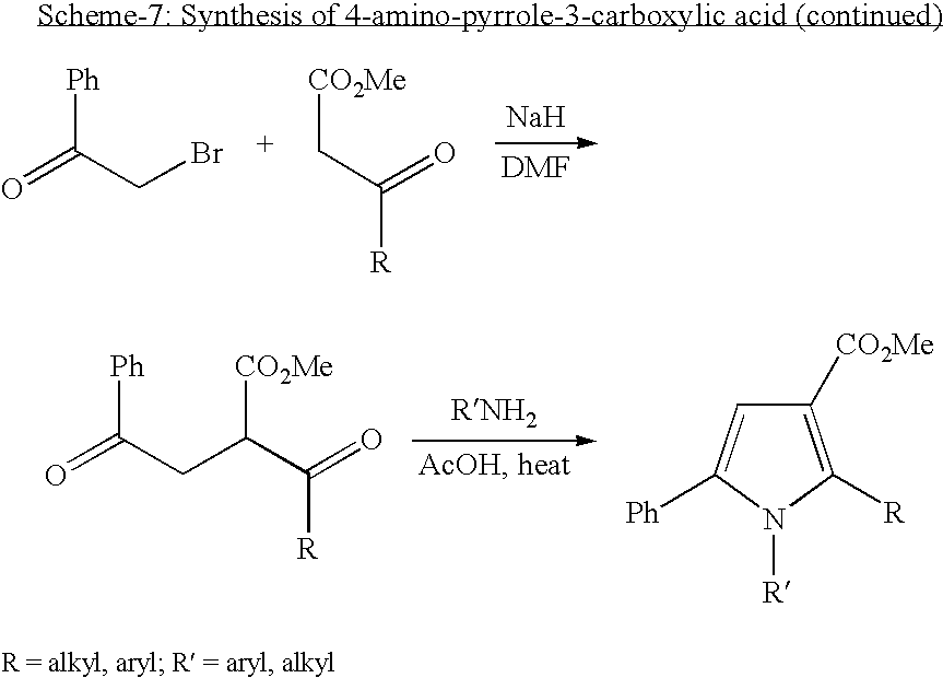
O=C(CBr)[Ph].C(C(=O)[R])[CO2Me].[Na].O=C(CC(C(=O)[R])[CO2Me])[Ph].C1([CO2Me])=C([R])N([R])C([Ph])=C1
